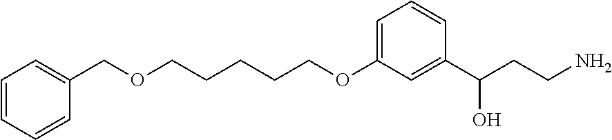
C1=C(OCCCCCOCC2=CC=CC=C2)C=C(C(CCN)O)C=C1
